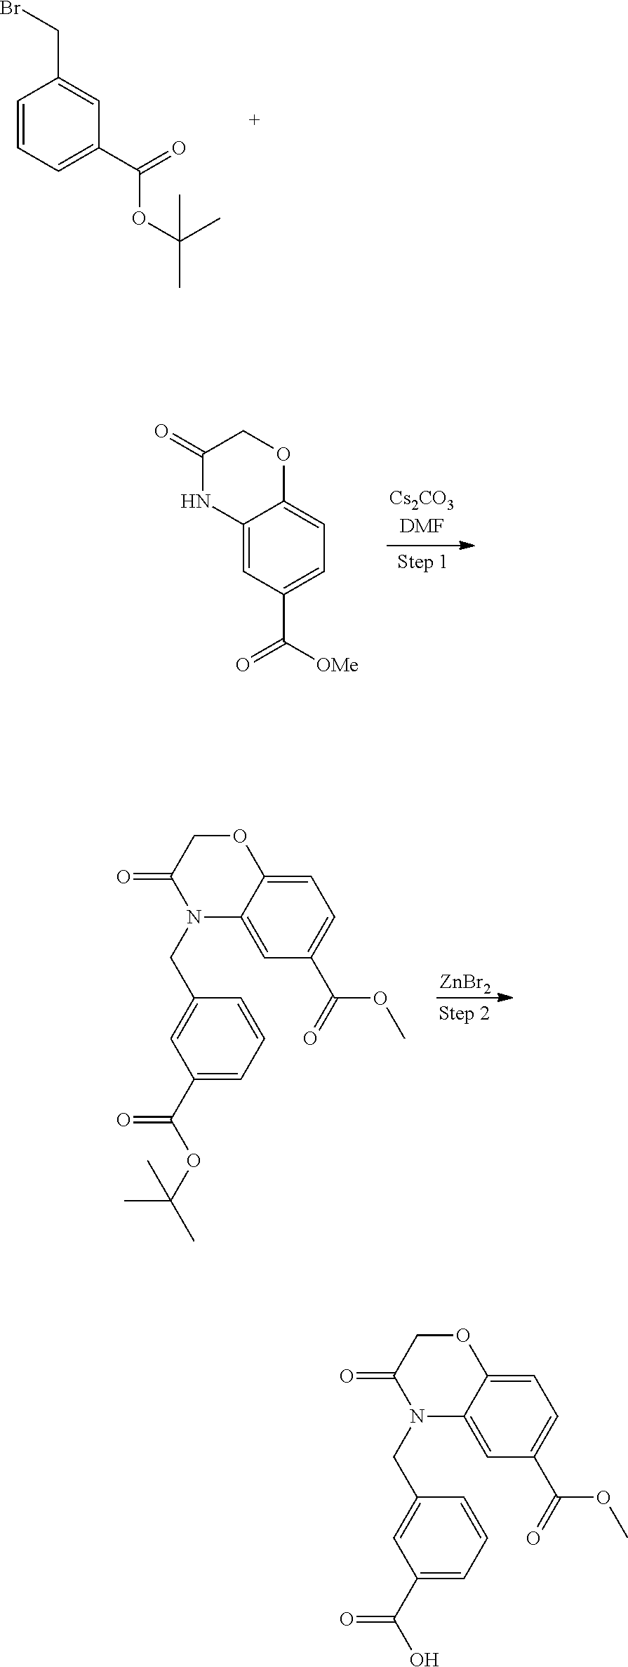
C1=CC=C(C(=O)OC(C)(C)C)C=C1CBr.C12=CC(C([OMe])=O)=CC=C1OCC(=O)N2.[ZnBr2].C1=C2C(=CC(C(=O)OC)=C1)N(CC1=CC(C(OC(C)(C)C)=O)=CC=C1)C(=O)CO2.C1=C2C(=CC(C(=O)OC)=C1)N(CC1=CC(C(O)=O)=CC=C1)C(=O)CO2
